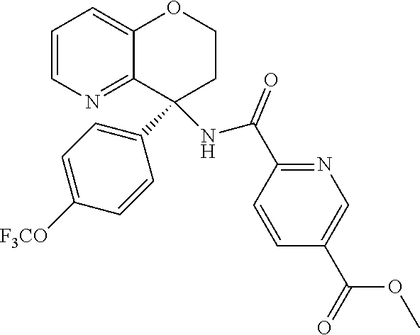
C1=CN=C2C(=C1)OCCC2(C1=CC=C([F3CO])C=C1)NC(C1=NC=C(C(OC)=O)C=C1)=O
